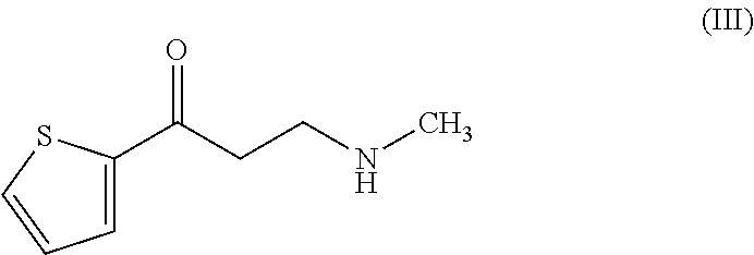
O=C(CCNC)C1=CC=CS1
